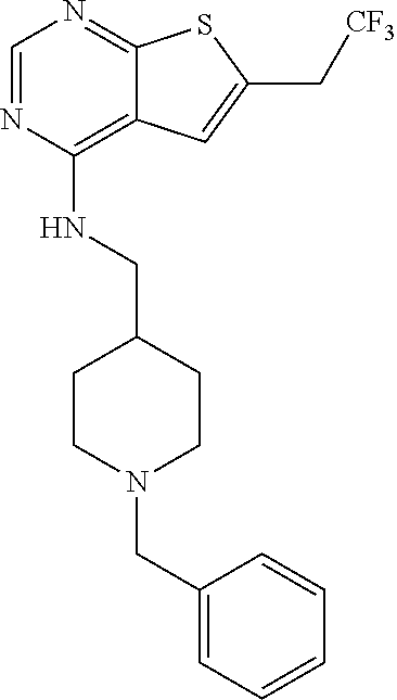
C1=NC(NCC2CCN(CC3=CC=CC=C3)CC2)=C2C(=N1)SC(C[CF3])=C2
